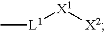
C[L1][X1][X2]
